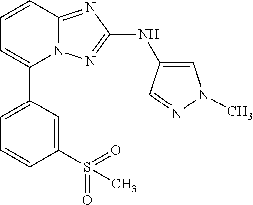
C1(S(=O)(=O)C)=CC(C2=CC=CC3=NC(NC4=CN(C)N=C4)=NN23)=CC=C1
